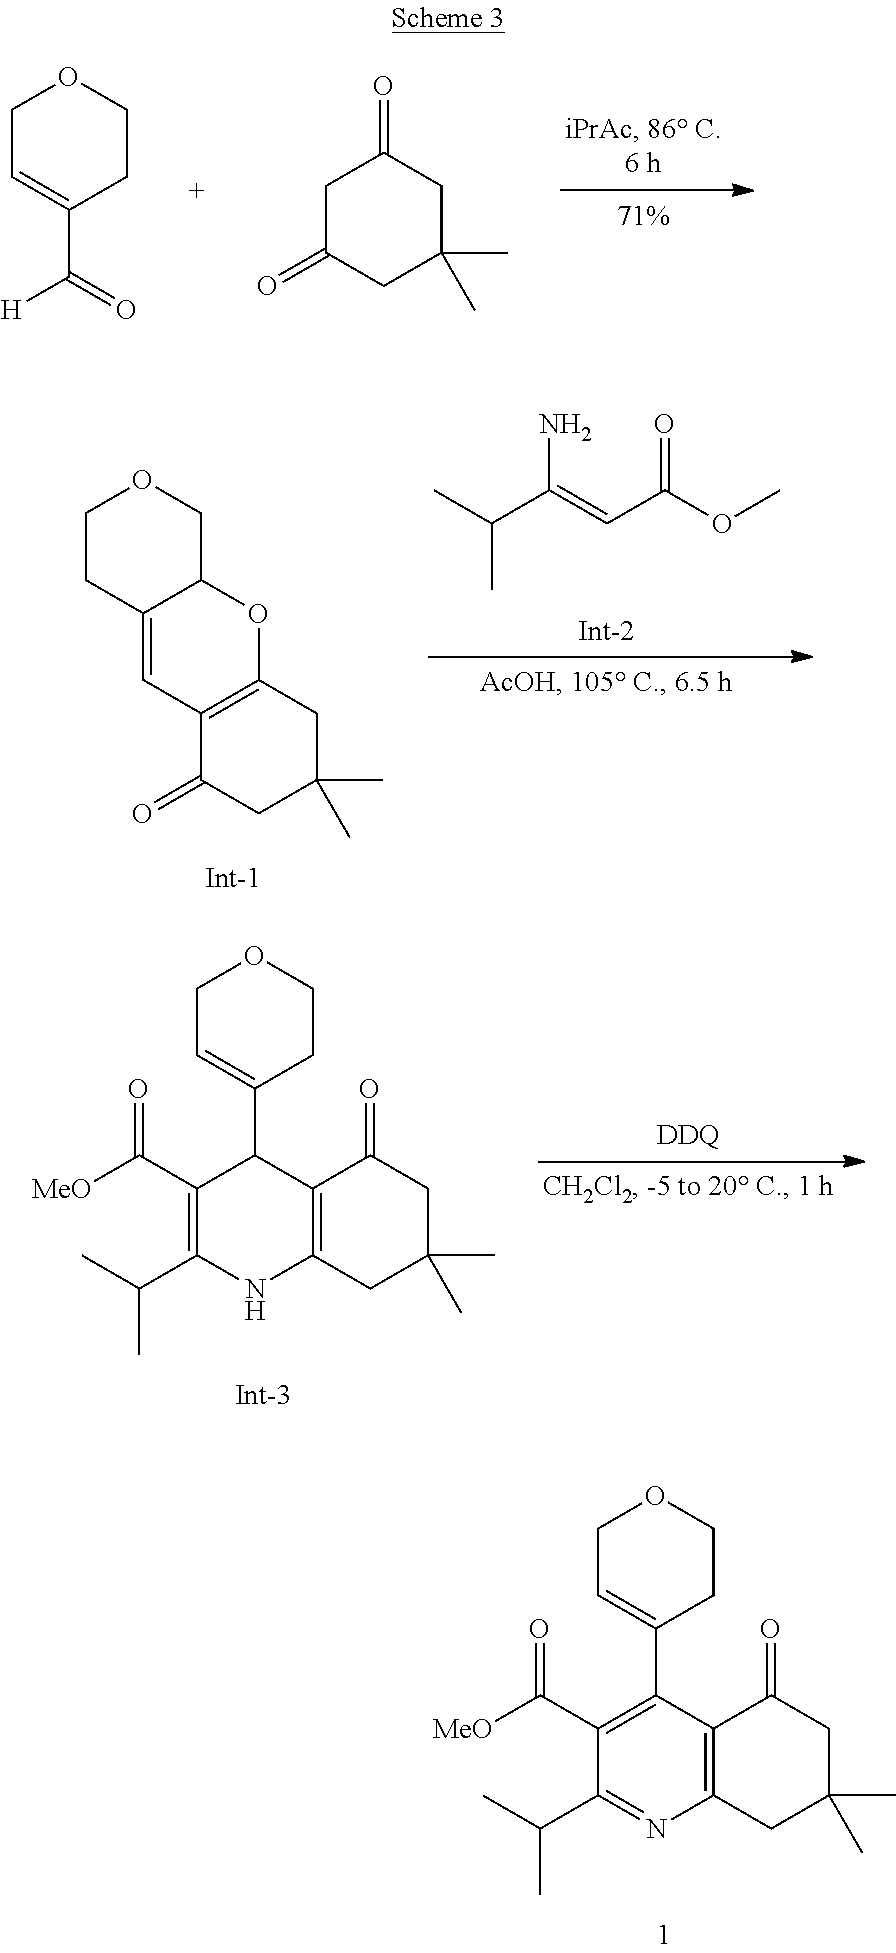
C1C=C(C([H])=O)CCO1.C1C(=O)CC(C)(C)CC1=O.CC(C(=CC(OC)=O)N)C.C1CC2=CC3=C(OC2CO1)CC(C)(C)CC3=O.[DDQ].[MeO]C(C1=C(C(C)C)NC2=C(C1C1=CCOCC1)C(=O)CC(C)(C)C2)=O.[MeO]C(C1=C(C2=CCOCC2)C2=C(N=C1C(C)C)CC(C)(C)CC2=O)=O
